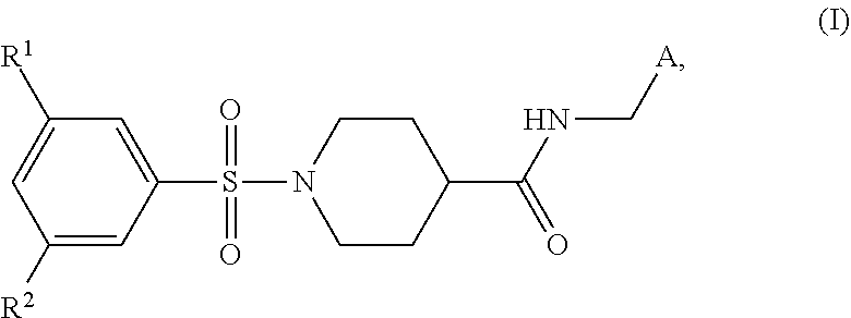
C1([R2])=CC(S(=O)(=O)N2CCC(C(NC[A])=O)CC2)=CC([R1])=C1
